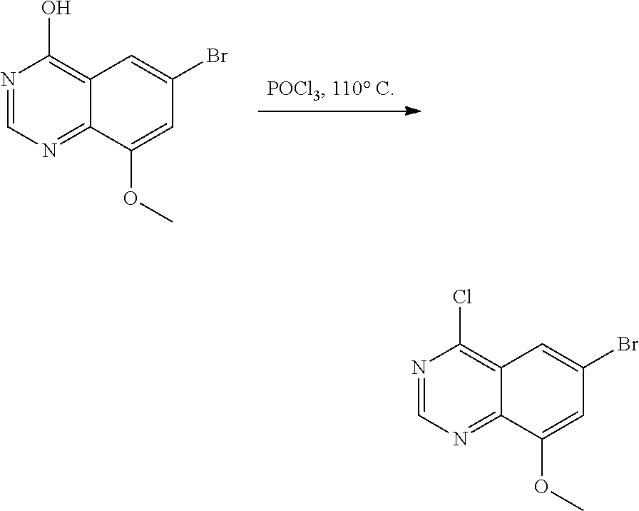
N1=CN=C2C(=C1O)C=C(Br)C=C2OC.N1=CN=C2C(=C1Cl)C=C(Br)C=C2OC
